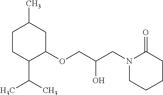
C1CC(C(C)C)C(OCC(CN2CCCCC2=O)O)CC1C
